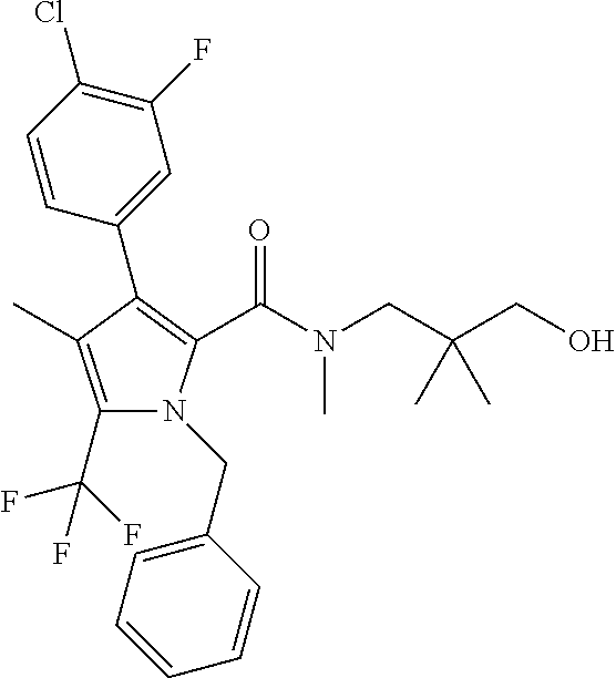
C1(C2=C(C(N(CC(CO)(C)C)C)=O)N(CC3=CC=CC=C3)C(C(F)(F)F)=C2C)=CC(F)=C(Cl)C=C1
